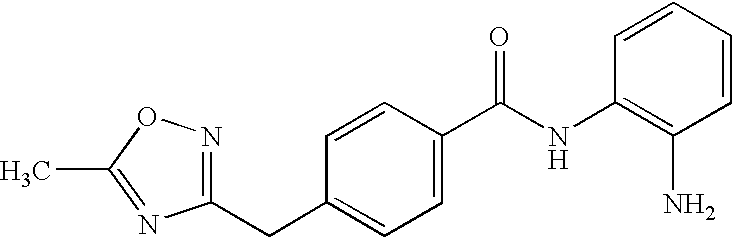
CC1=NC(CC2=CC=C(C(NC3=C(N)C=CC=C3)=O)C=C2)=NO1
